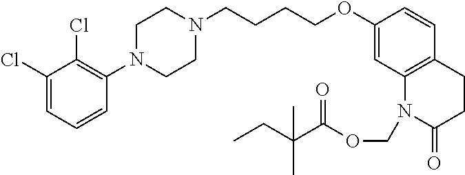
C1(Cl)=CC=CC(N2CCN(CCCCOC3=CC4=C(C=C3)CCC(=O)N4COC(C(CC)(C)C)=O)CC2)=C1Cl
